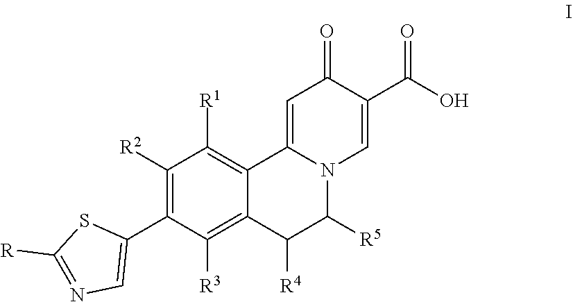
C1([R2])=C(C2=CN=C([R])S2)C([R3])=C2C(=C1[R1])C1=CC(=O)C(C(O)=O)=CN1C([R5])C2[R4]
